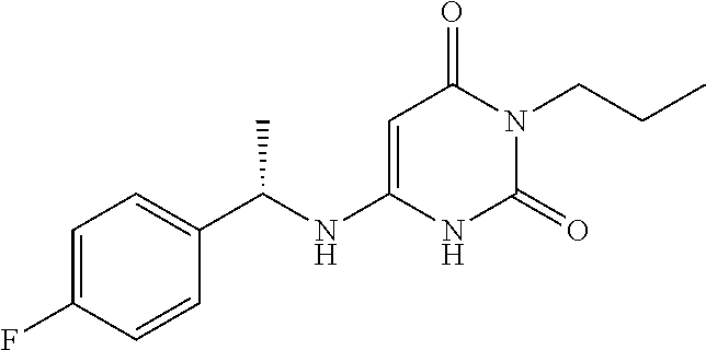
C1=C(F)C=CC(C(NC2=CC(=O)N(CCC)C(=O)N2)C)=C1
